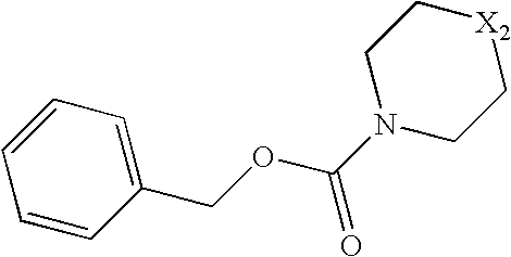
C1=CC(COC(N2CC[X2]CC2)=O)=CC=C1
